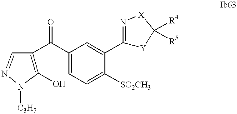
C1(O)=C(C(C2=CC=C([SO2CH3])C(C3=N[X]C([R4])([R5])[Y]3)=C2)=O)C=NN1[C3H7]
